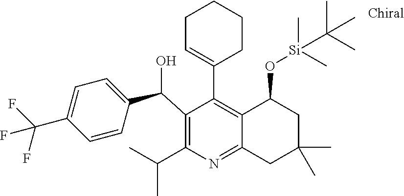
C1(C(C2=CC=C(C(F)(F)F)C=C2)O)=C(C(C)C)N=C2C(=C1C1=CCCCC1)C(O[Si](C)(C(C)(C)C)C)CC(C)(C)C2
